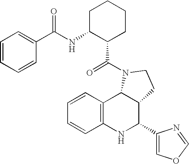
C1=CC2=C(C=C1)NC(C1=COC=N1)C1C2N(C(=O)C2CCCCC2NC(C2=CC=CC=C2)=O)CC1
